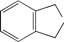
C1=CC(CC)=C(CC)C=C1
